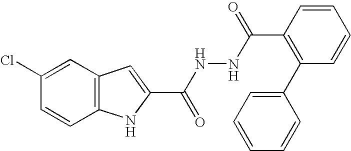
C12=C(C=C(Cl)C=C1)C=C(C(NNC(C1=C(C3=CC=CC=C3)C=CC=C1)=O)=O)N2
